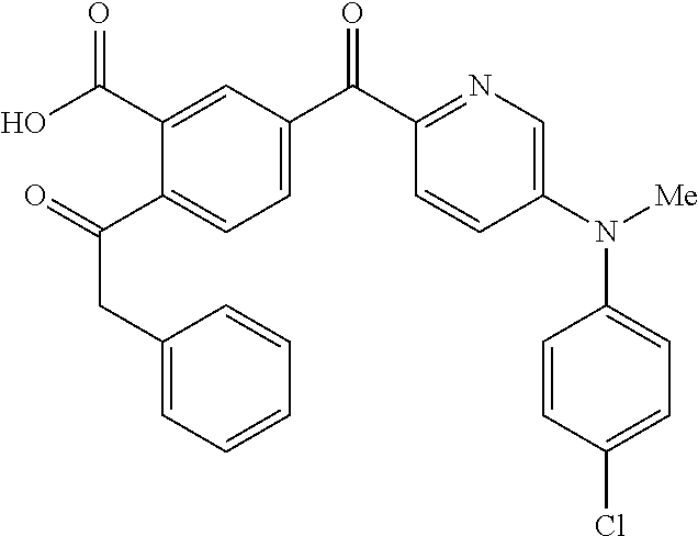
C(C(C1=CC=C(C(C2=NC=C(N([Me])C3=CC=C(Cl)C=C3)C=C2)=O)C=C1C(O)=O)=O)C1=CC=CC=C1
